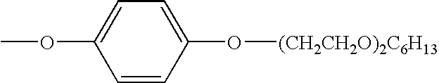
C1=CC(O[(CH2CH2O)2C6H13])=CC=C1OC
